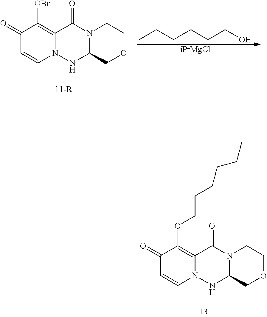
C1(=O)C=CN2C(=C1[OBn])C(=O)N1C(N2)COCC1.CCCCCCO.[iPrMgCl].C1(=O)C=CN2C(=C1OCCCCCC)C(=O)N1C(N2)COCC1
